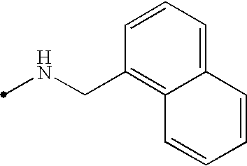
N(CC1=C2C(=CC=C1)C=CC=C2)C
